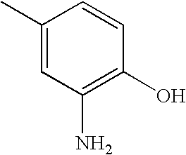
C1(N)=C(O)C=CC(C)=C1
